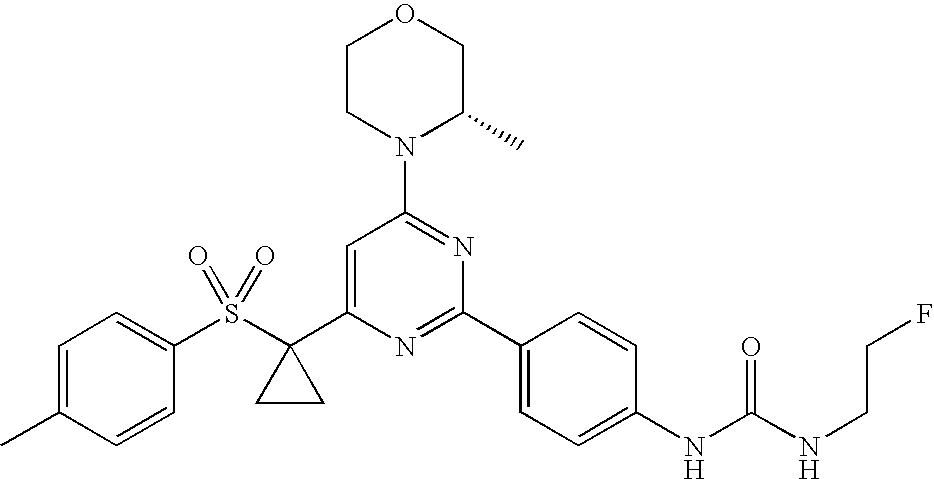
S(C1(C2=CC(N3C(C)COCC3)=NC(C3=CC=C(NC(NCCF)=O)C=C3)=N2)CC1)(=O)(=O)C1=CC=C(C)C=C1
